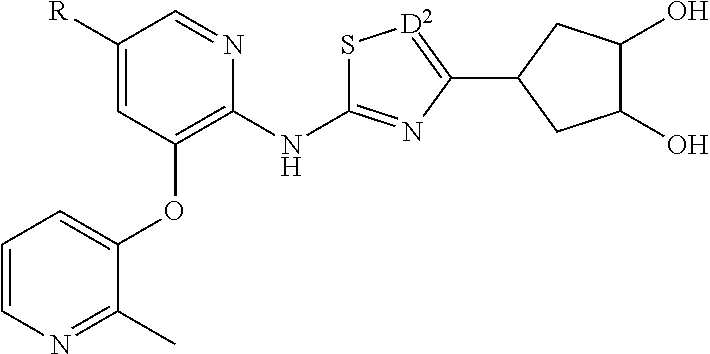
[R]C1=CC(OC2=CC=CN=C2C)=C(NC2=NC(C3CC(O)C(O)C3)=[D2]S2)N=C1
